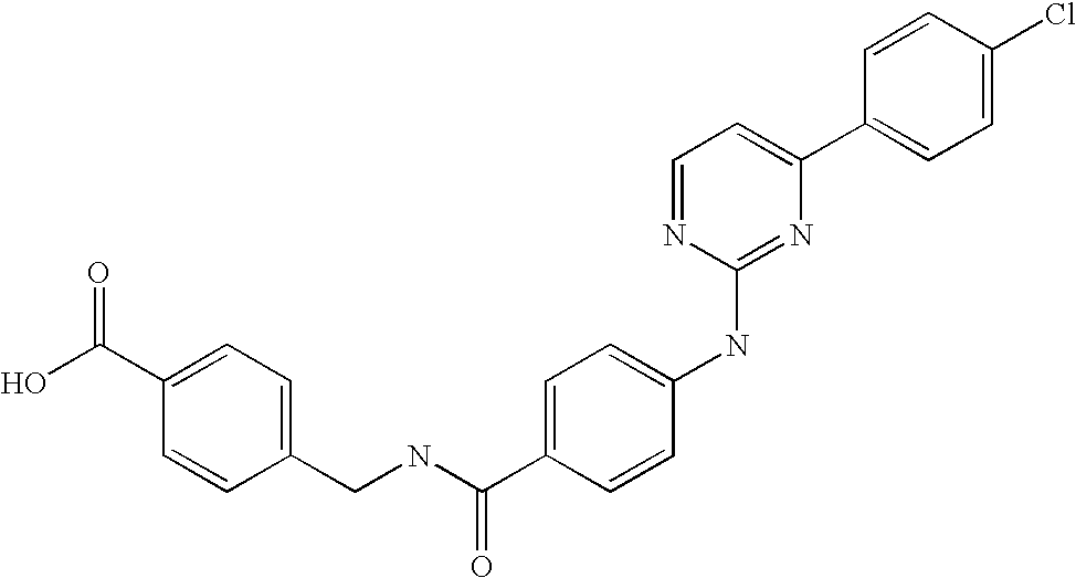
C1=CC(C2=CC=NC(NC3=CC=C(C(NCC4=CC=C(C(O)=O)C=C4)=O)C=C3)=N2)=CC=C1Cl
